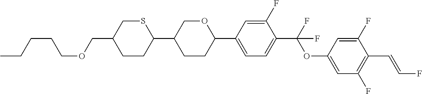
O(CC1CCC(C2CCC(C3=CC=C(C(F)(OC4=CC(F)=C(C=CF)C(F)=C4)F)C(F)=C3)OC2)SC1)CCCCC
